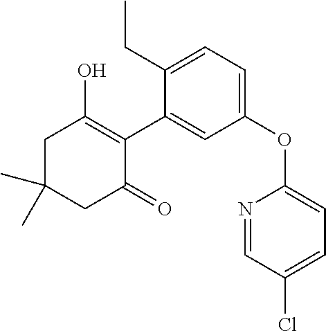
C1C(C)(C)CC(=O)C(C2=CC(OC3=CC=C(Cl)C=N3)=CC=C2CC)=C1O
